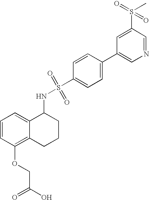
C1=C(S(=O)(C)=O)C=NC=C1C1=CC=C(S(=O)(=O)NC2C3=CC=CC(OCC(O)=O)=C3CCC2)C=C1
